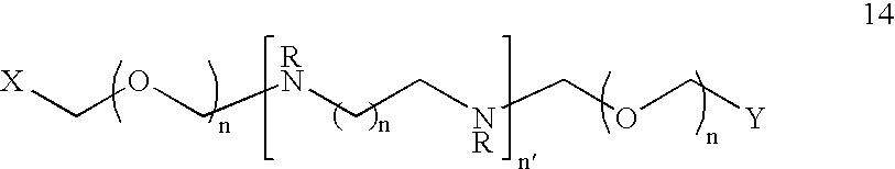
[X]COC[RN]CC[NR]COC[Y]
